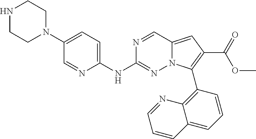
C1=NC(NC2=NN3C(=CC(C(OC)=O)=C3C3=C4C(=CC=C3)C=CC=N4)C=N2)=CC=C1N1CCNCC1
